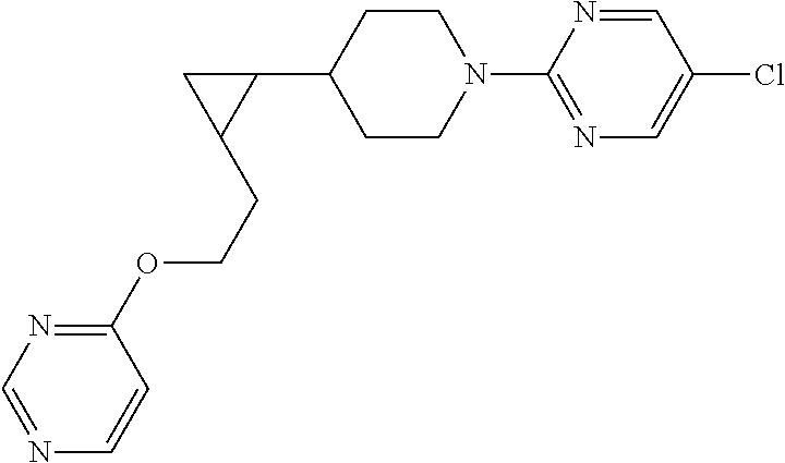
C1CN(C2=NC=C(Cl)C=N2)CCC1C1CC1CCOC1=NC=NC=C1
